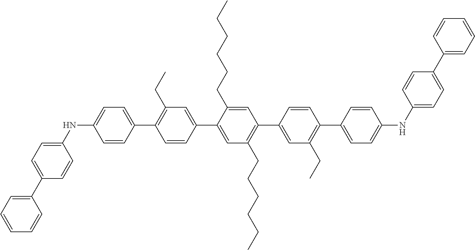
C1(NC2=CC=C(C3=CC=CC=C3)C=C2)=CC=C(C2=C(CC)C=C(C3=CC(CCCCCC)=C(C4=CC(CC)=C(C5=CC=C(NC6=CC=C(C7=CC=CC=C7)C=C6)C=C5)C=C4)C=C3CCCCCC)C=C2)C=C1
